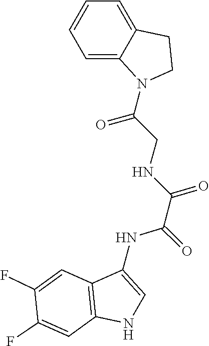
C1=CC=C2C(=C1)N(C(CNC(C(NC1=CNC3=C1C=C(F)C(F)=C3)=O)=O)=O)CC2
